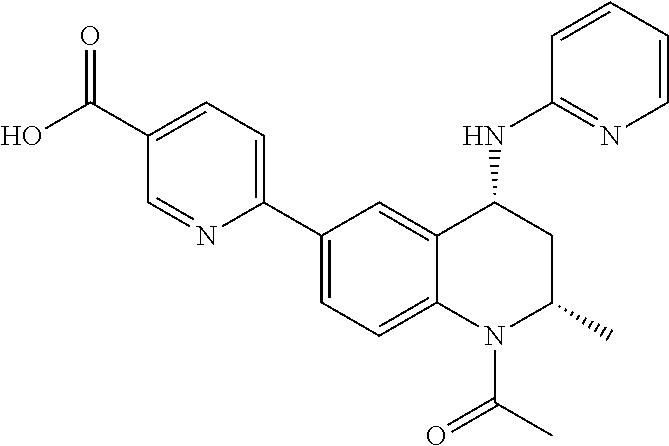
C1(C2=CC=C(C(O)=O)C=N2)=CC=C2C(=C1)C(NC1=NC=CC=C1)CC(C)N2C(C)=O
